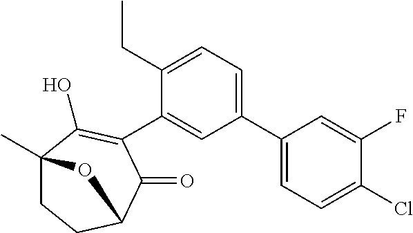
C1(C2=CC=C(CC)C(C3=C(O)C4(C)CCC(C3=O)O4)=C2)=CC=C(Cl)C(F)=C1
